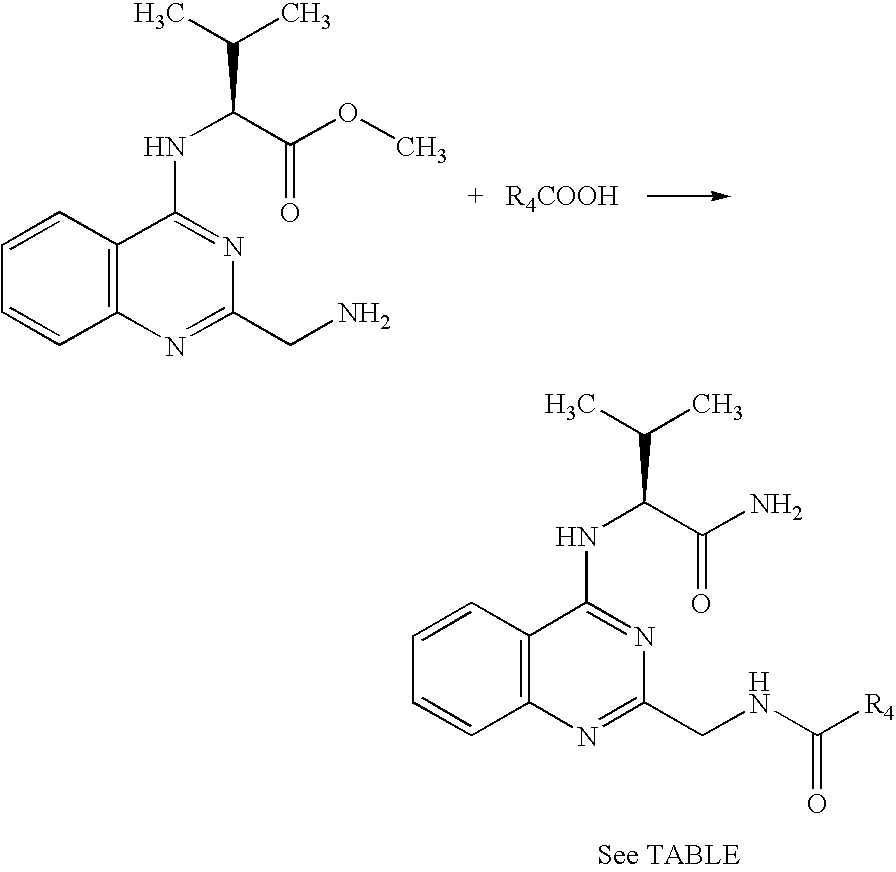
C12=C(C=CC=C1)C(NC(C(=O)OC)C(C)C)=NC(CN)=N2.C12=C(C=CC=C1)C(NC(C(=O)N)C(C)C)=NC(CNC([R4])=O)=N2
